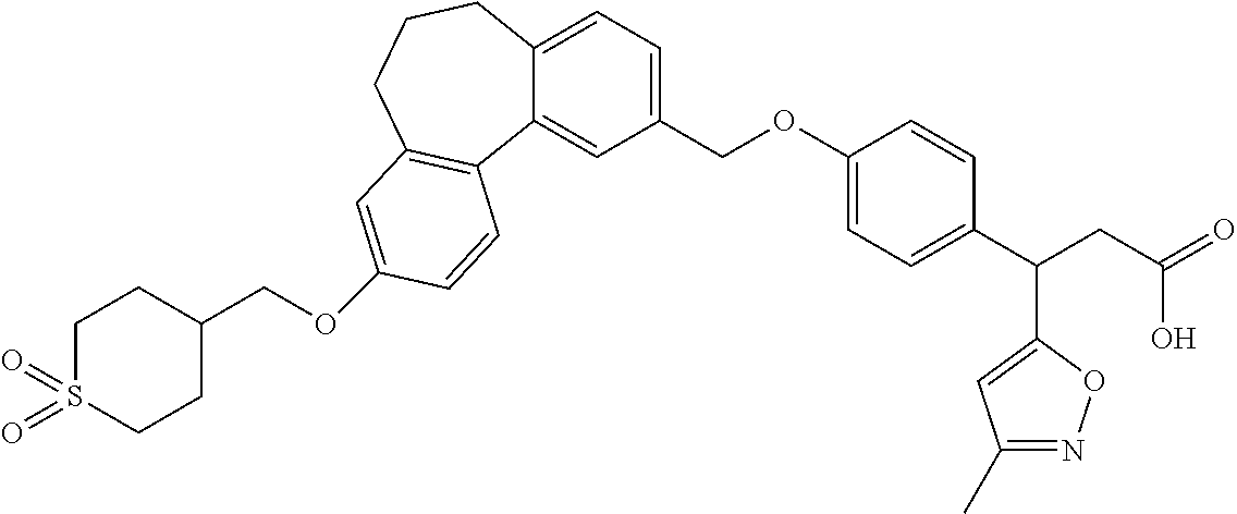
O(C1=CC2=C(C3=CC(COC4=CC=C(C(CC(O)=O)C5=CC(C)=NO5)C=C4)=CC=C3CCC2)C=C1)CC1CCS(=O)(=O)CC1
